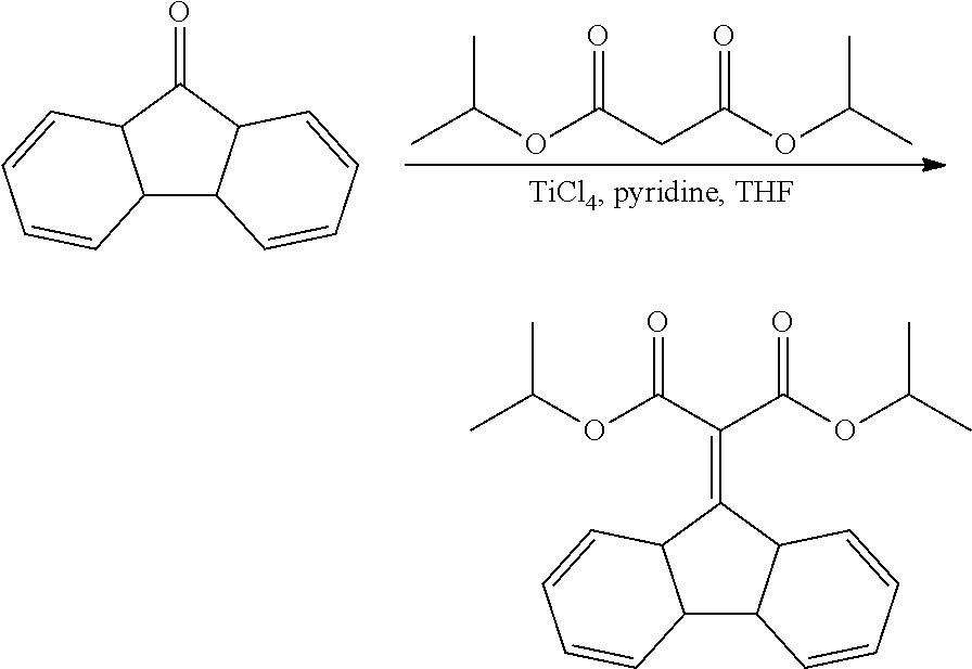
C12C3C(C(=O)C1C=CC=C2)C=CC=C3.C(OC(CC(OC(C)C)=O)=O)(C)C.C(OC(C(C(OC(C)C)=O)=C1C2C(C3C1C=CC=C3)C=CC=C2)=O)(C)C
